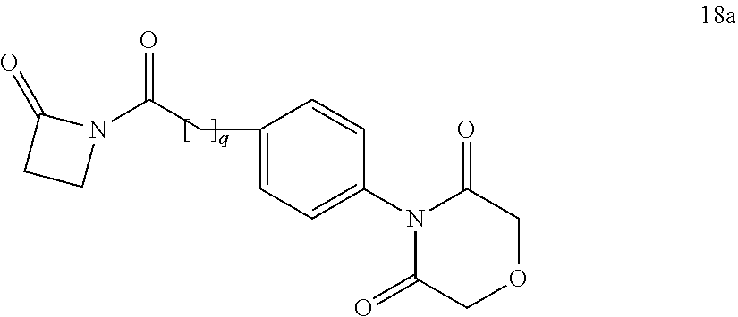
N1(C2=CC=C(CC(N3C(=O)CC3)=O)C=C2)C(=O)COCC1=O
